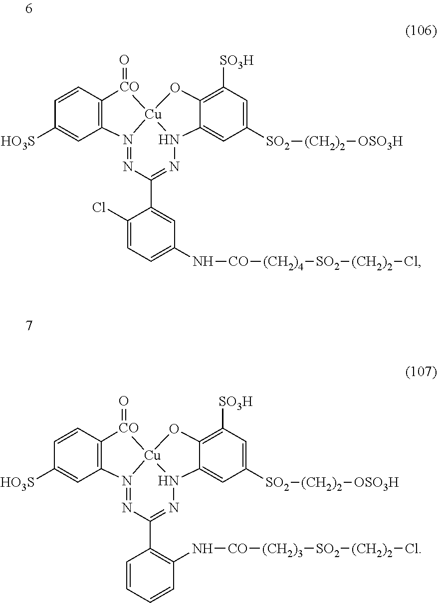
C1=CC2=C(C=C1[HO3S])N1=NC(C3=CC(N[CO][(CH2)4][SO2][(CH2)2]Cl)=CC=C3Cl)=NN3C4=CC([SO2][(CH2)2][OSO3H])=CC([SO3H])=C4O[Cu]13[CO]2=O.C1=CC2=C(C=C1[HO3S])N1=NC(C3=C(N[CO][(CH2)3][SO2][(CH2)2]Cl)C=CC=C3)=NN3C4=CC([SO2][(CH2)2][OSO3H])=CC([SO3H])=C4O[Cu]13[CO]2=O
